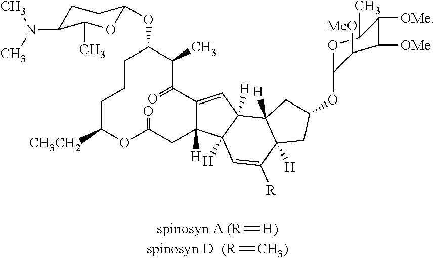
[(R]=[H)].[(R]=[CH3)].C1CCC([CH3CH2])OC(=O)CC2([H])C(=CC3([H])C2([H])C=C([R])C2([H])C3([H])CC(OC3OC(C)C([OMe])C([OMe])C3[MeO])C2)C(=O)C(C)C1OC1OC(C)C(N(C)C)CC1
